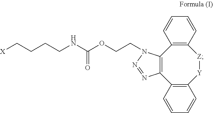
C12=C(N(CCOC(NCCCC[X])=O)N=N1)C1=C([Z][Y]C3=C2C=CC=C3)C=CC=C1
